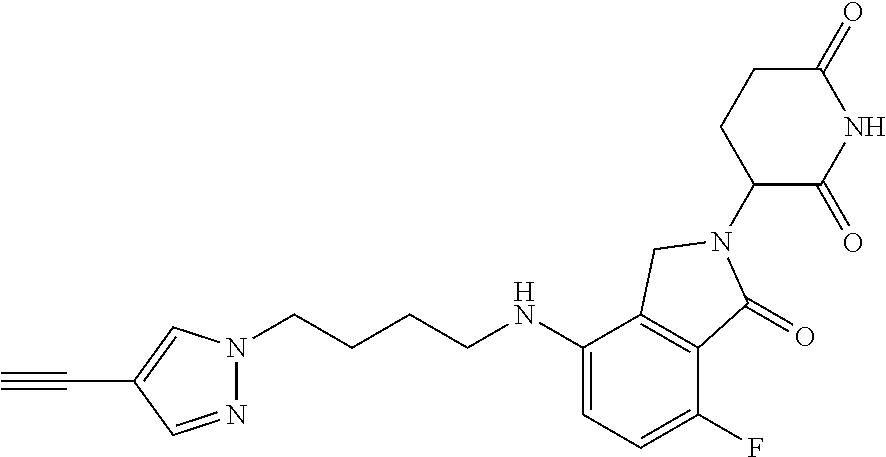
C1(=O)CCC(N2C(=O)C3=C(C(NCCCCN4N=CC(C#C)=C4)=CC=C3F)C2)C(=O)N1
